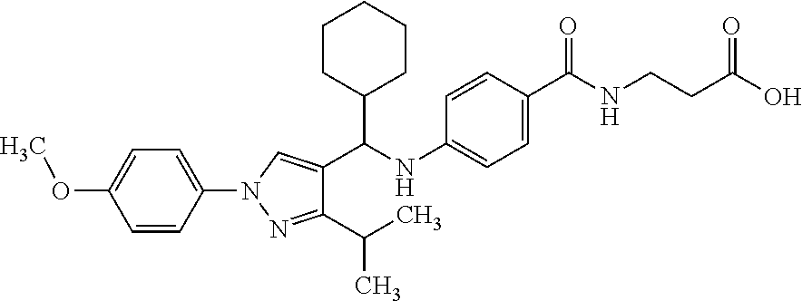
C1(C(NC2=CC=C(C(=O)NCCC(O)=O)C=C2)C2=CN(C3=CC=C(OC)C=C3)N=C2C(C)C)CCCCC1
